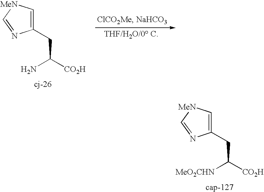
C1(CC([CO2H])N)=C[MeN]C=N1.C1(CC([CO2H])[MeO2CHN])=C[MeN]C=N1
